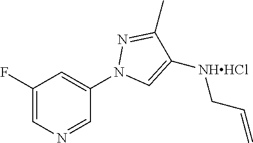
C1(F)=CN=CC(N2C=C([NHHCl]CC=C)C(C)=N2)=C1
